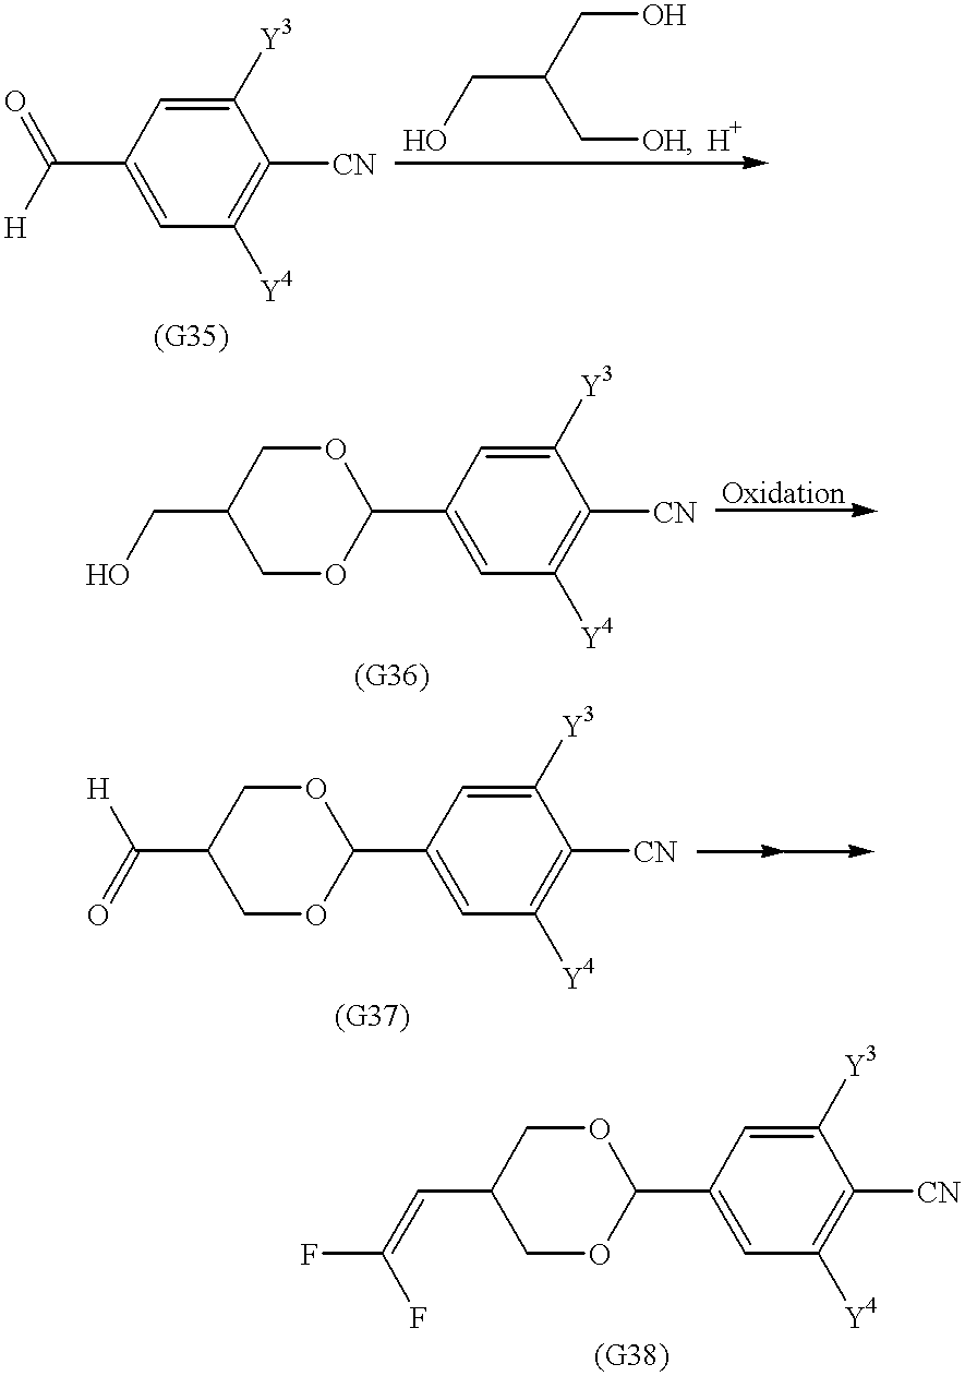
C(C1=CC([Y4])=C([CN])C([Y3])=C1)([H])=O.C(C(CO)C[OH])O.[H].C(C1COC(C2=CC([Y4])=C([CN])C([Y3])=C2)OC1)O.C(C1COC(C2=CC([Y4])=C([CN])C([Y3])=C2)OC1)(=O)[H].C(C1COC(C2=CC([Y4])=C([CN])C([Y3])=C2)OC1)=C(F)F
